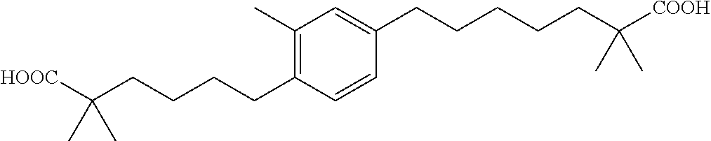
C1(C)=C(CCCCC([HOOC])(C)C)C=CC(CCCCCC([COOH])(C)C)=C1
